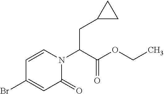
C(C(N1C=CC(Br)=CC1=O)C(OCC)=O)C1CC1
